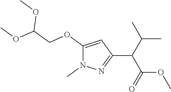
C1(C(C(OC)=O)C(C)C)=NN(C)C(OCC(OC)OC)=C1
